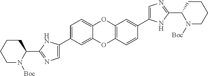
C1=C(C2=CN=C(C3N([Boc])CCCC3)N2)C=C2C(=C1)OC1=C(O2)C=CC(C2=CN=C(C3N([Boc])CCCC3)N2)=C1
